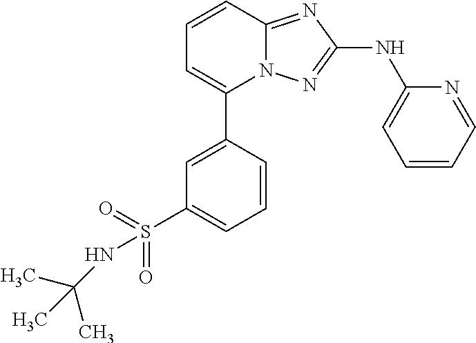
N12C(=NC(NC3=CC=CC=N3)=N1)C=CC=C2C1=CC(S(=O)(=O)NC(C)(C)C)=CC=C1
